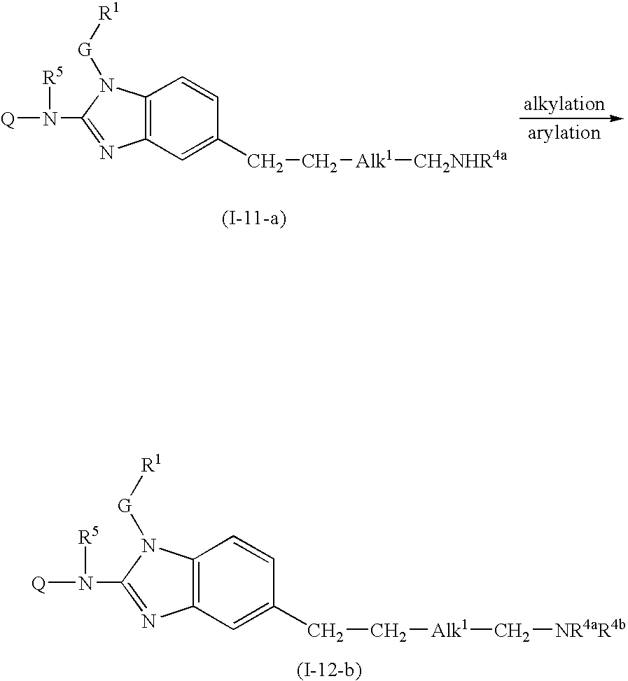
[Q]N([R5])C1=NC2=C(C=CC(CC[Alk1]C[NR4aR4b])=C2)N1[G][R1].[Q]N([R5])C1=NC2=C(C=CC(CC[Alk1][CH2NHR4a])=C2)N1[G][R1]
